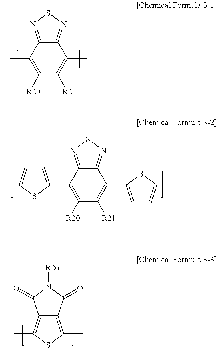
C1(C)=C([R20])C([R21])=C(C)C2=NSN=C12.C1(C2=CC=C(C)S2)=C([R20])C([R21])=C(C2=CC=C(C)S2)C2=NSN=C12.C12=C(C)SC(C)=C1C(=O)N([R26])C2=O
